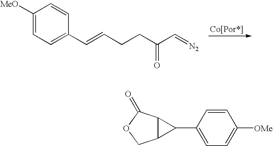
C1([MeO])=CC=C(C=CCCC(C=[N2])=O)C=C1.C1(C2C3C2COC3=O)=CC=C([OMe])C=C1
